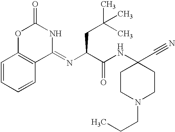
C1(=NC(C(NC2(C#N)CCN(CCC)CC2)=O)CC(C)(C)C)NC(=O)OC2=C1C=CC=C2
